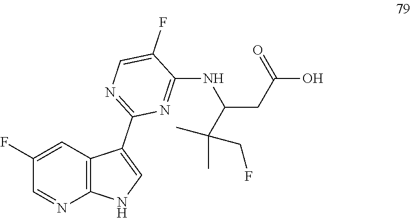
C1(F)=CC2=C(N=C1)NC=C2C1=NC=C(F)C(NC(CC(O)=O)C(CF)(C)C)=N1
